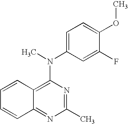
C12=C(N(C)C3=CC=C(OC)C(F)=C3)N=C(C)N=C1C=CC=C2
